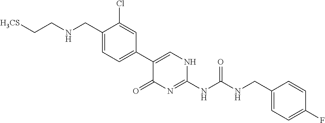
[H3CS]CCNCC1=CC=C(C2=CNC(NC(NCC3=CC=C(F)C=C3)=O)=NC2=O)C=C1Cl
